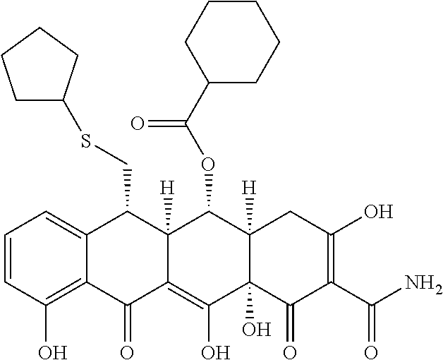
C1=CC(O)=C2C(=C1)C(CSC1CCCC1)C1([H])C(=C(O)C3(O)C([H])(C1OC(C1CCCCC1)=O)CC(O)=C(C(N)=O)C3=O)C2=O
